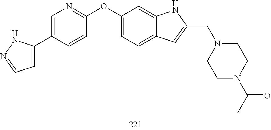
C1(OC2=NC=C(C3=CC=NN3)C=C2)=CC=C2C(=C1)NC(CN1CCN(C(C)=O)CC1)=C2
